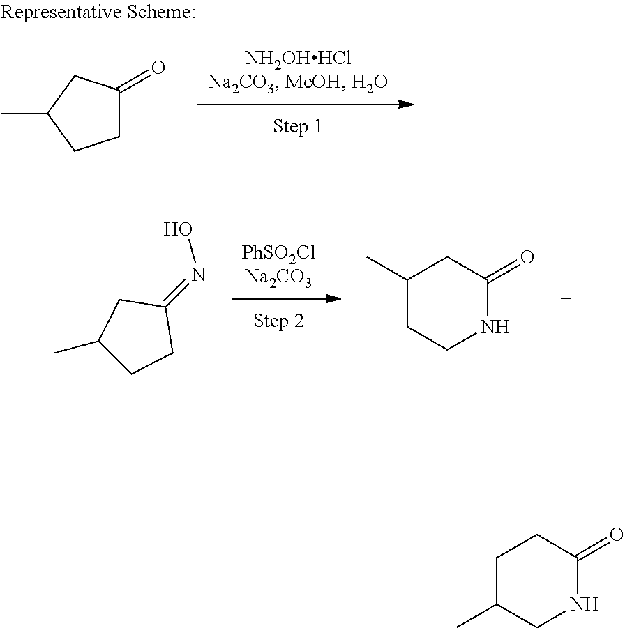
C1C(=O)CC(C)C1.ON=C1CC(C)CC1.C1(C)CCNC(=O)C1.C1C(C)CNC(=O)C1
